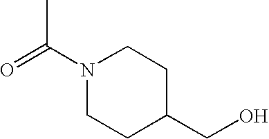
O=C(N1CCC(CO)CC1)C
